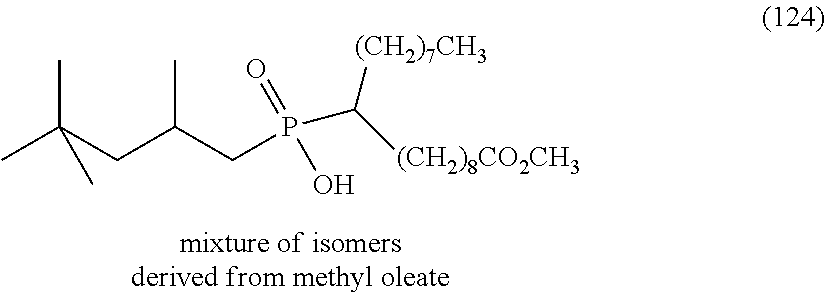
CC(CC(CP(C([(CH2)7CH3])[(CH2)8CO2CH3])(=O)O)C)(C)C
